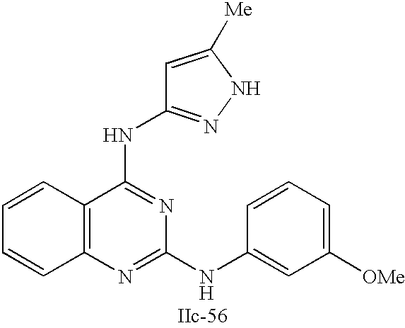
C12=C(N=C(NC3=CC([OMe])=CC=C3)N=C1NC1=NNC([Me])=C1)C=CC=C2
